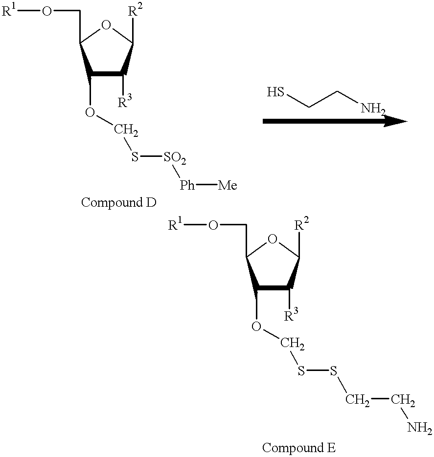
C1(OCS[SO2][Ph][Me])C([R3])C([R2])OC1CO[R1].SCCN.C1(OCSSCCN)C([R3])C([R2])OC1CO[R1]
